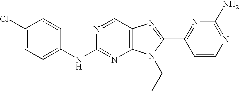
N(C1=NC2=C(C=N1)N=C(C1=NC(N)=NC=C1)N2CC)C1=CC=C(Cl)C=C1
